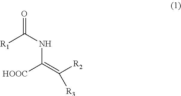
[R1]C(NC(=C([R2])[R3])[HOOC])=O
